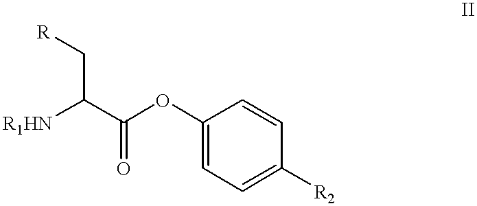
[R1HN]C(C(OC1=CC=C([R2])C=C1)=O)C[R]
